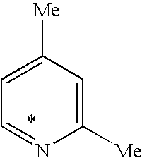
C1=C([Me])C=C([Me])N=C1
